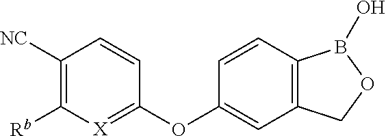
C1([NC])=C([Rb])[X]=C(OC2=CC3=C(C=C2)B(O)OC3)C=C1
